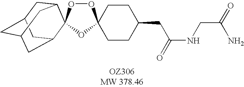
O1OC2(OC13CCC(CC(=O)NCC(N)=O)CC3)C1CC3CC(CC2C3)C1
